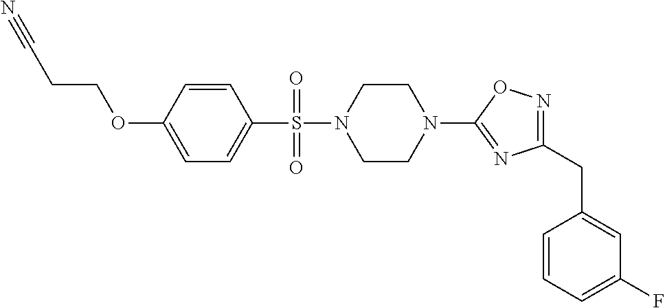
N1=C(CC2=CC(F)=CC=C2)N=C(N2CCN(S(=O)(C3=CC=C(OCCC#N)C=C3)=O)CC2)O1
